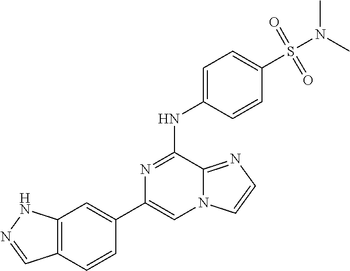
C1(C2=CC3=C(C=C2)C=NN3)=CN2C(=NC=C2)C(NC2=CC=C(S(=O)(=O)N(C)C)C=C2)=N1
